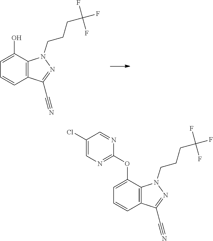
C(C1=NN(CCCC(F)(F)F)C2=C1C=CC=C2O)#N.C(C1=NN(CCCC(F)(F)F)C2=C1C=CC=C2OC1=NC=C(Cl)C=N1)#N
